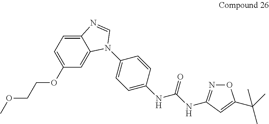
C12=CC=C(OCCOC)C=C1N(C1=CC=C(NC(=O)NC3=NOC(C(C)(C)C)=C3)C=C1)C=N2
